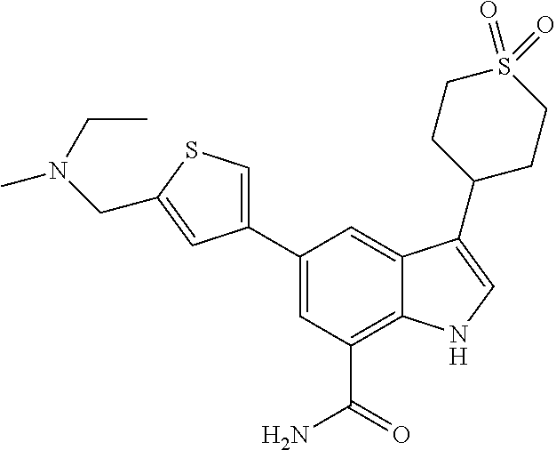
C1(C2=CSC(CN(C)CC)=C2)=CC(C(=O)N)=C2C(=C1)C(C1CCS(=O)(=O)CC1)=CN2
